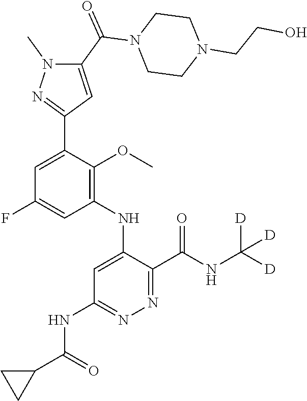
C1=C(F)C=C(C2=NN(C)C(C(N3CCN(CCO)CC3)=O)=C2)C(OC)=C1NC1=CC(NC(C2CC2)=O)=NN=C1C(NC([D])([D])[D])=O
